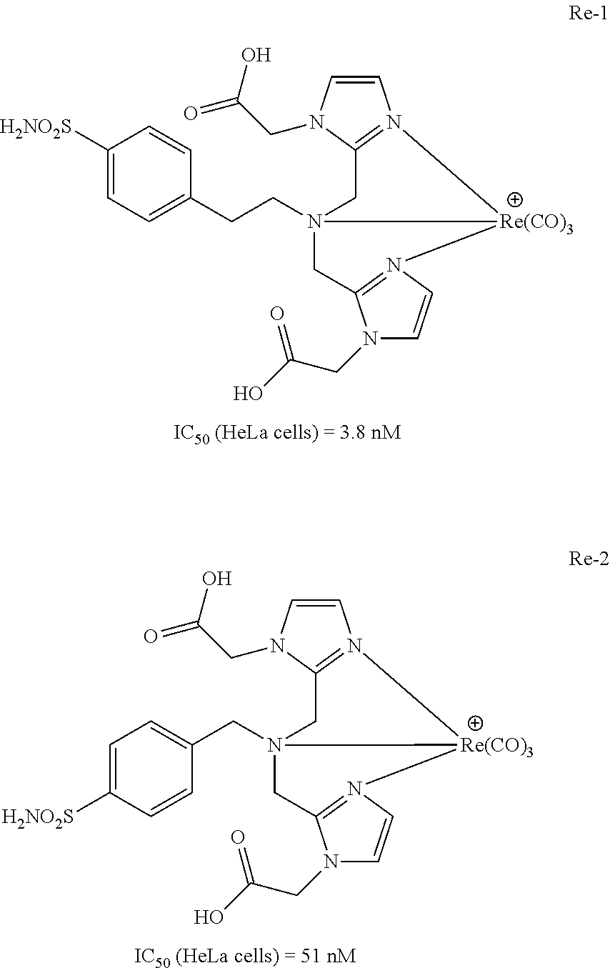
C1([H2NO2S])=CC=C(CCN23CC4=N(C=CN4CC(O)=O)[Re(CO)3]2N2=C(C3)N(CC(=O)O)C=C2)C=C1.C1(CN23CC4=N(C=CN4CC(O)=O)[Re(CO)3]2N2=C(C3)N(CC(=O)O)C=C2)=CC=C([H2NO2S])C=C1
